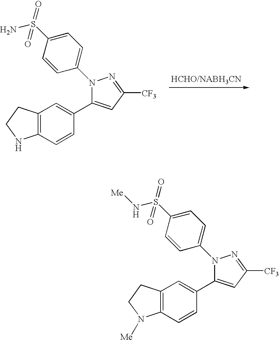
N1(C2=CC=C(S(=O)(=O)N)C=C2)C(C2=CC3=C(C=C2)NCC3)=CC([CF3])=N1.N1(C2=CC=C(S(=O)(=O)N[Me])C=C2)C(C2=CC3=C(C=C2)N([Me])CC3)=CC([CF3])=N1
